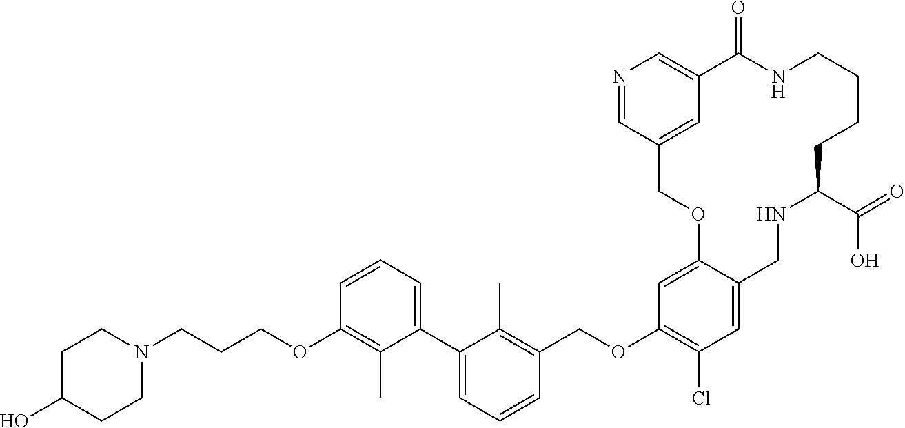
C1=C2C(=CC(OCC3=C(C)C(C4=CC=CC(OCCCN5CCC(O)CC5)=C4C)=CC=C3)=C1Cl)OCC1=CC(=CN=C1)C(=O)NCCCCC(C(=O)O)NC2
